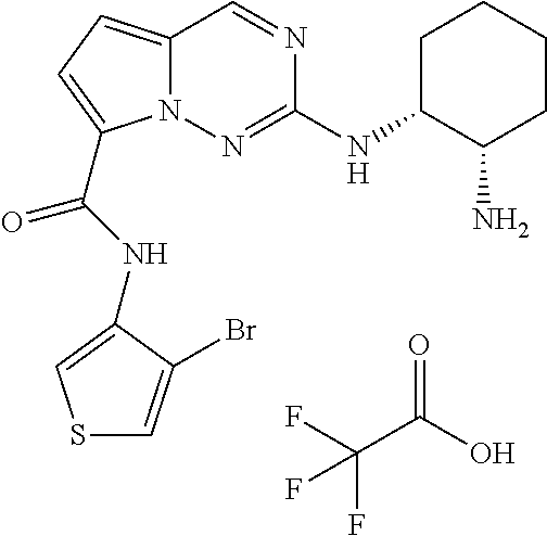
O=C(O)C(F)(F)F.N1=CC2=CC=C(C(NC3=CSC=C3Br)=O)N2N=C1NC1C(N)CCCC1
